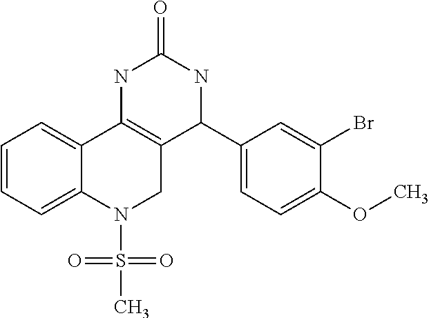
C1=CC=C2C(=C1)C1=C(CN2S(=O)(C)=O)C(C2=CC=C(OC)C(Br)=C2)NC(=O)N1
